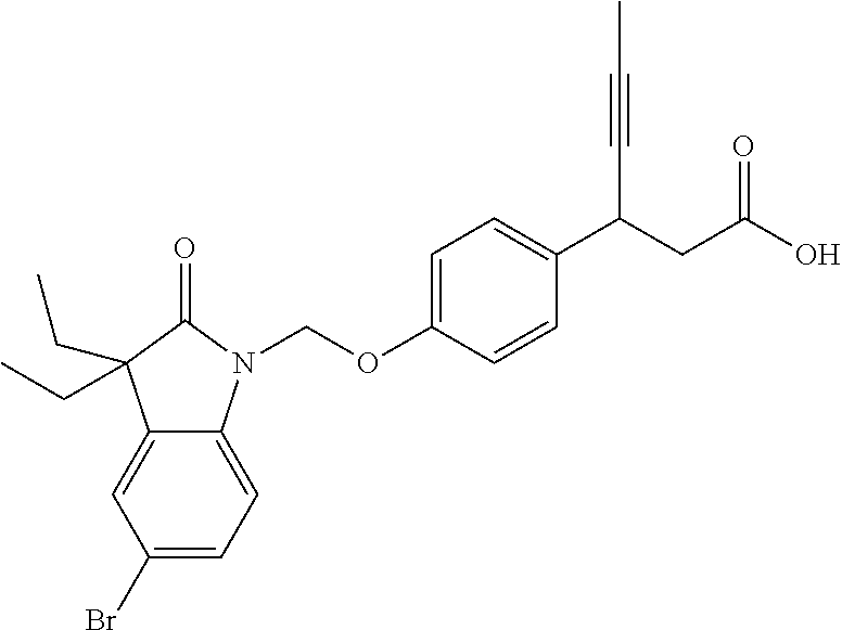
C1=C(OCN2C3=CC=C(Br)C=C3C(CC)(CC)C2=O)C=CC(C(CC(O)=O)C#CC)=C1
